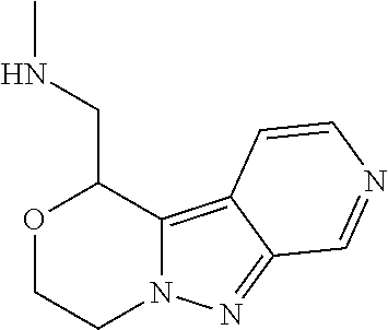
O1CCN2C(=C3C(=N2)C=NC=C3)C1CNC
